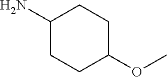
NC1CCC(OC)CC1
